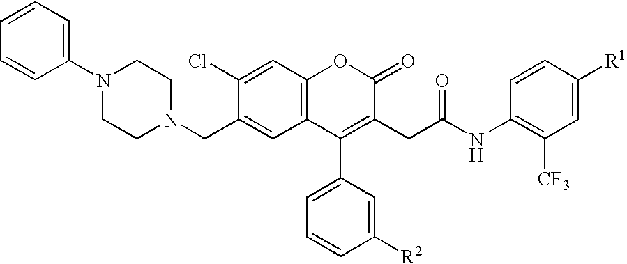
C1=CC=CC(N2CCN(CC3=CC4=C(C=C3Cl)OC(=O)C(CC(NC3=C([CF3])C=C([R1])C=C3)=O)=C4C3=CC=CC([R2])=C3)CC2)=C1
